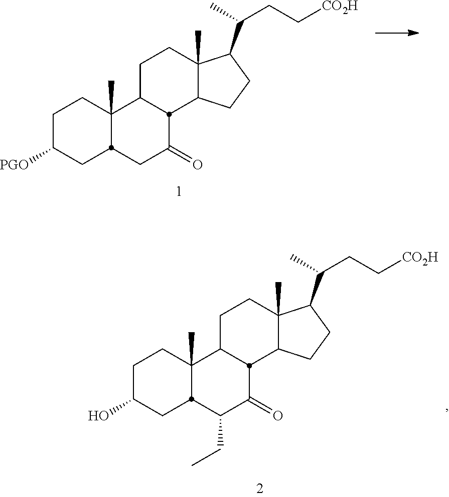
C1C(O)CC2C(C)(C1)C1CCC3(C)C(CCC3C(C)CC[CO2H])C1C(=O)C2CC.C1C([PGO])CC2C(C)(C1)C1CCC3(C)C(CCC3C(C)CC[CO2H])C1C(=O)C2
